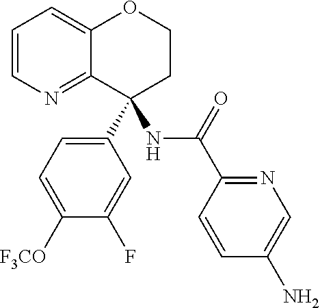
C1(C2(NC(=O)C3=NC=C(N)C=C3)CCOC3=CC=CN=C23)=CC=C([F3CO])C(F)=C1
